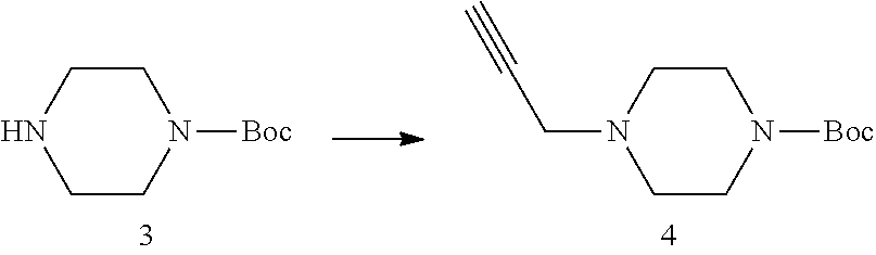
C1CN([Boc])CCN1.C1CN([Boc])CCN1CC#C
